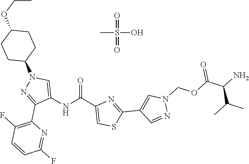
O=C(C1=CSC(C2=CN(COC(=O)C(N)C(C)C)N=C2)=N1)NC1=CN(C2CCC(OCC)CC2)N=C1C1=C(F)C=CC(F)=N1.CS(O)(=O)=O
